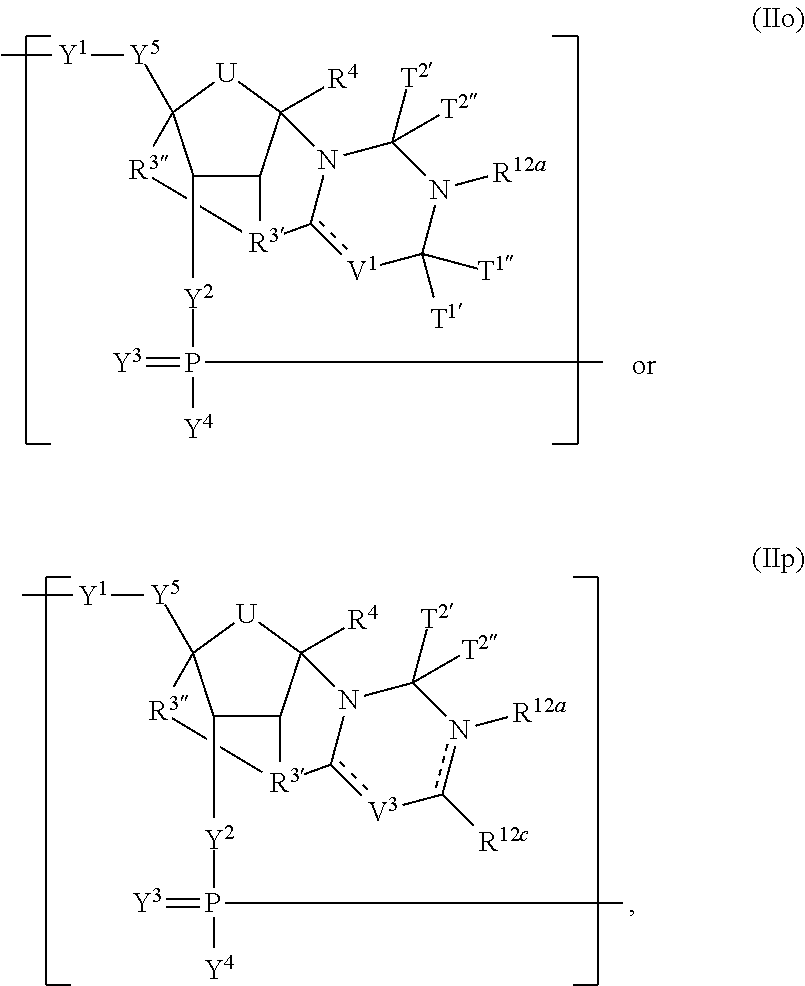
[Y2](P([Y4])(=[Y3])C)C1C2[R3]3[R3]C1([Y5][Y1]C)[U]C2([R4])N1c3[V1]C([T1])([T1])N([R12a])C1([T2])[T2].[Y2](P([Y4])(=[Y3])C)C1C2[R3]3[R3]C1([Y5][Y1]C)[U]C2([R4])N1c3[V3]-c([R12c])n([R12a])C1([T2])[T2]
